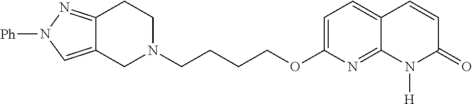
C12=CN([Ph])N=C1CCN(CCCCOC1=CC=C3C(=N1)N([H])C(=O)C=C3)C2
